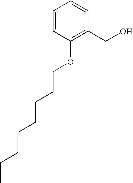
C1=CC(OCCCCCCCC)=C(CO)C=C1
